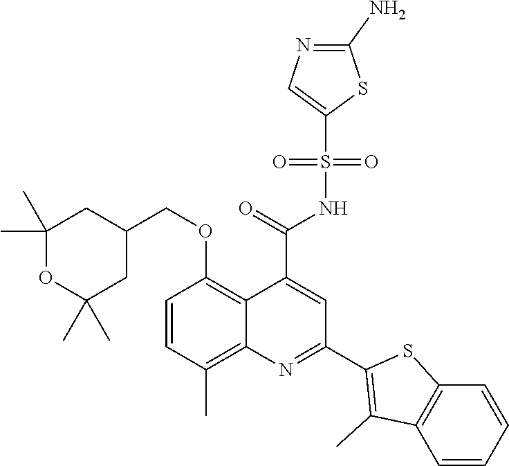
C1=CC(C)=C2C(=C1OCC1CC(C)(C)OC(C)(C)C1)C(C(=O)NS(C1=CN=C(N)S1)(=O)=O)=CC(C1=C(C)C3=C(S1)C=CC=C3)=N2
